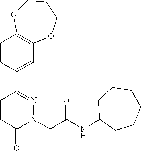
C1=CC(C2=NN(CC(NC3CCCCCC3)=O)C(=O)C=C2)=CC2=C1OCCCO2
